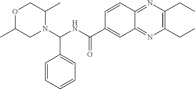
O1C(C)CN(C(NC(C2=CC3=NC(CC)=C(CC)N=C3C=C2)=O)C2=CC=CC=C2)C(C)C1
